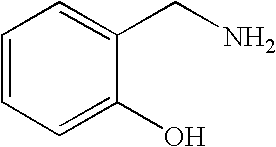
C1=CC=C(O)C(CN)=C1
